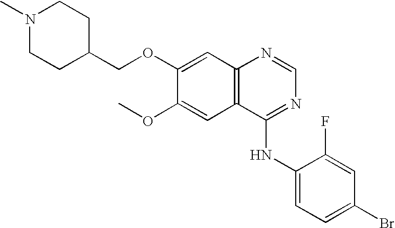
C12=C(C(NC3=CC=C(Br)C=C3F)=NC=N1)C=C(OC)C(OCC1CCN(C)CC1)=C2
